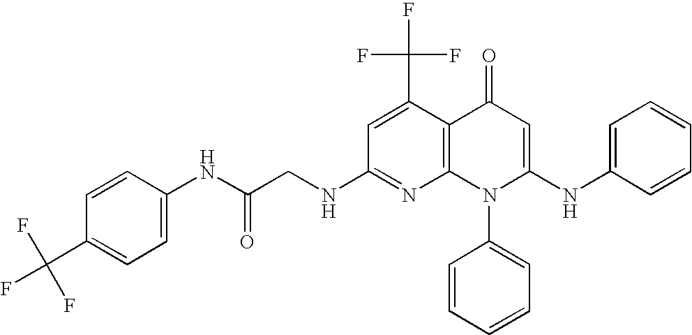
C1(NCC(NC2=CC=C(C(F)(F)F)C=C2)=O)=NC2=C(C(C(F)(F)F)=C1)C(=O)C=C(NC1=CC=CC=C1)N2C1=CC=CC=C1
